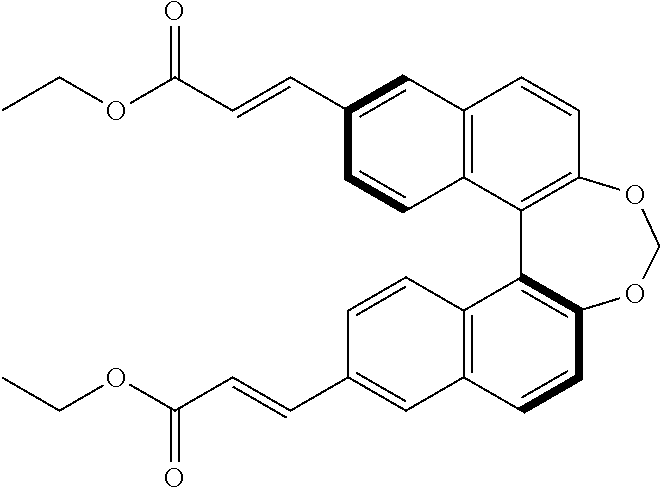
C12=C(C3=C(C=C1)OCOC1=C3C3=C(C=C1)C=C(C=CC(OCC)=O)C=C3)C=CC(C=CC(OCC)=O)=C2
